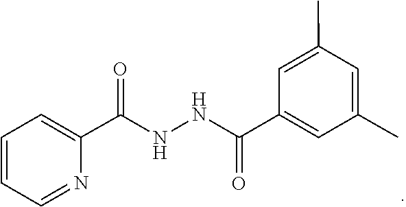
C1=CC=NC(C(=O)NNC(=O)C2=CC(C)=CC(C)=C2)=C1
